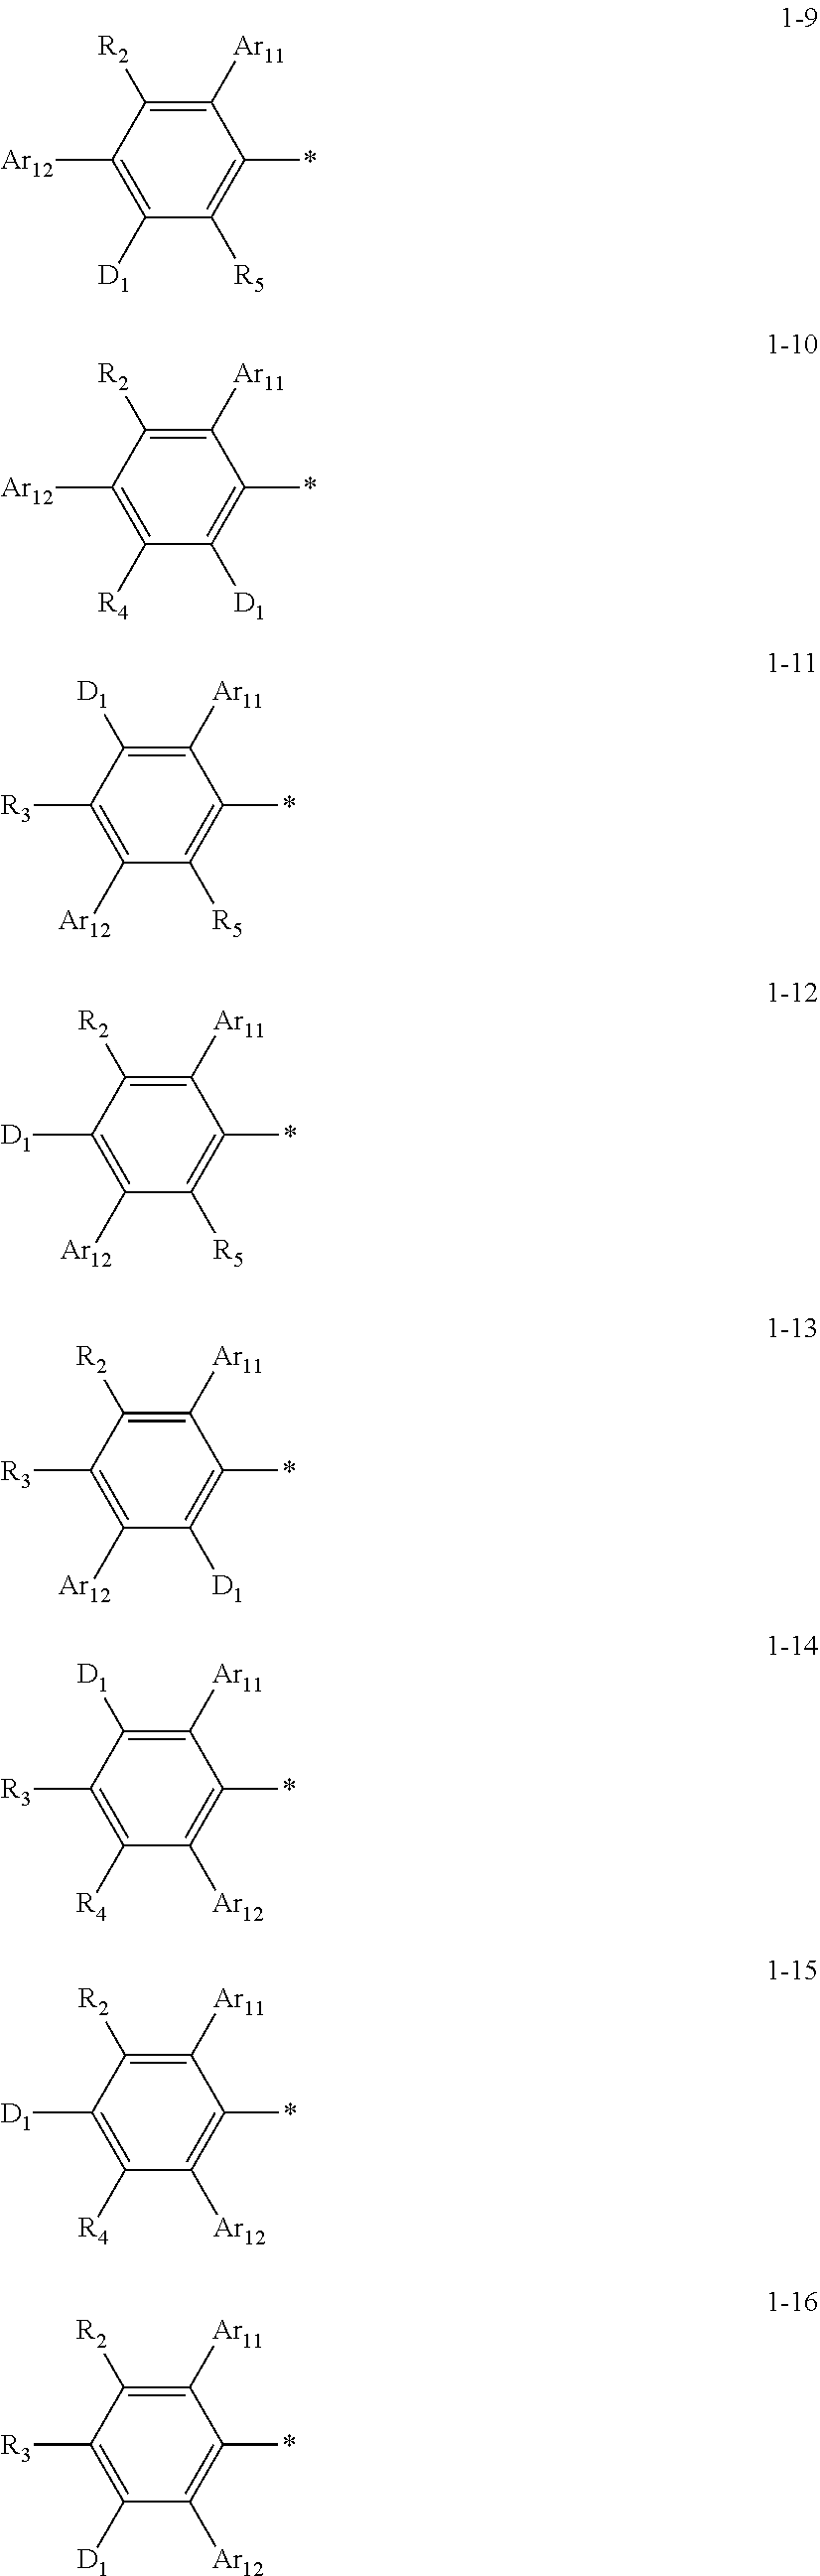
C1([Ar11])=C([R2])C([Ar12])=C([D1])C([R5])=C1*.C1([Ar11])=C([R2])C([Ar12])=C([R4])C([D1])=C1*.C1([Ar11])=C([D1])C([R3])=C([Ar12])C([R5])=C1*.C1([Ar11])=C([R2])C([D1])=C([Ar12])C([R5])=C1*.C1([Ar11])=C([R2])C([R3])=C([Ar12])C([D1])=C1*.C1([Ar11])=C([D1])C([R3])=C([R4])C([Ar12])=C1*.C1([Ar11])=C([R2])C([D1])=C([R4])C([Ar12])=C1*.C1([Ar11])=C([R2])C([R3])=C([D1])C([Ar12])=C1*
